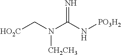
[HO2C]CN(C(N[PO3H2])=N)[CH2CH3]
